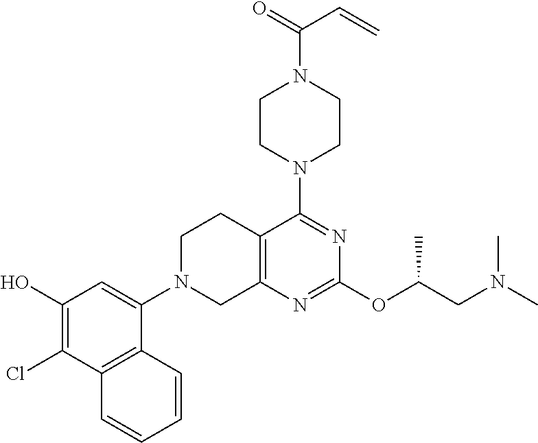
C12=C(N=C(OC(CN(C)C)C)N=C1N1CCN(C(=O)C=C)CC1)CN(C1=CC(O)=C(Cl)C3=C1C=CC=C3)CC2
